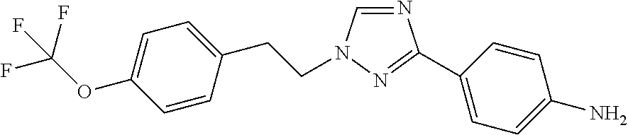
N1=CN(CCC2=CC=C(OC(F)(F)F)C=C2)N=C1C1=CC=C(N)C=C1
